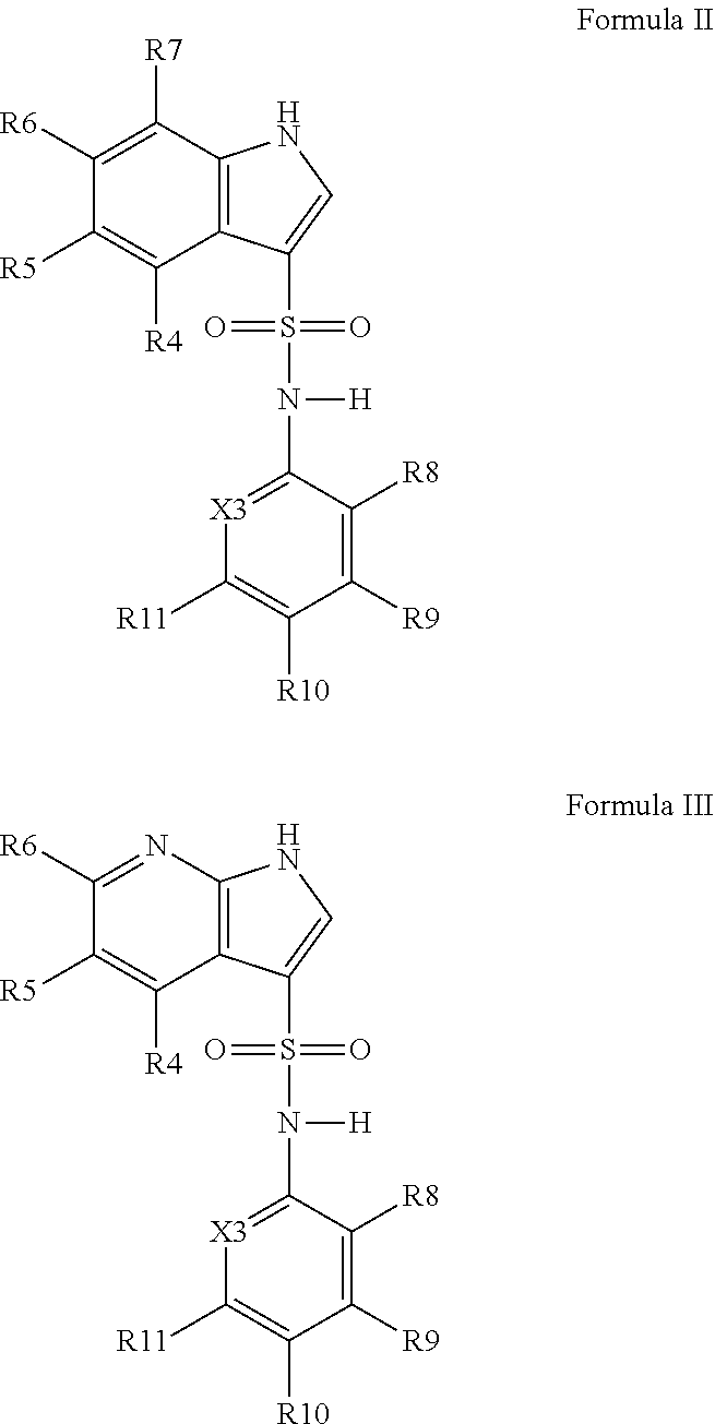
C1([R6])=C([R7])C2=C(C([R4])=C1[R5])C(S(=O)(=O)N([H])C1=[X3]C([R11])=C([R10])C([R9])=C1[R8])=CN2.C1([R6])=NC2=C(C([R4])=C1[R5])C(S(=O)(=O)N([H])C1=[X3]C([R11])=C([R10])C([R9])=C1[R8])=CN2
